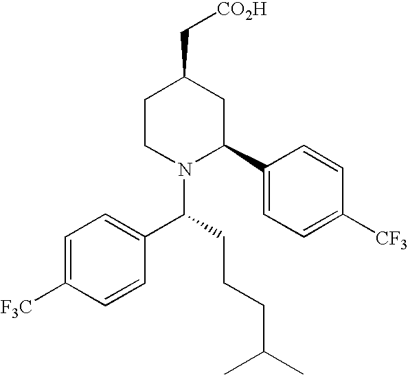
C1=C([F3C])C=CC(C(N2C(C3=CC=C([CF3])C=C3)CC(C[CO2H])CC2)CCCC(C)C)=C1
